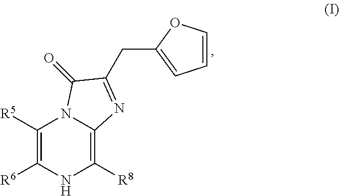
C1([R5])=C([R6])NC([R8])=C2N1C(=O)C(CC1=CC=CO1)=N2
